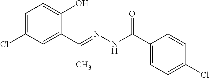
C1=C(Cl)C=C(C(=NNC(C2=CC=C(Cl)C=C2)=O)C)C(O)=C1
